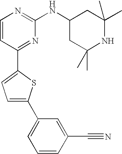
C1=CC(C2=CC=C(C3=CC=CC(C#N)=C3)S2)=NC(NC2CC(C)(C)NC(C)(C)C2)=N1
